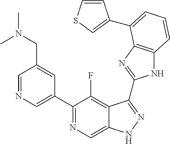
C1=NC=C(C2=NC=C3C(=C2F)C(C2=NC4=C(N2)C=CC=C4C2=CSC=C2)=NN3)C=C1CN(C)C
